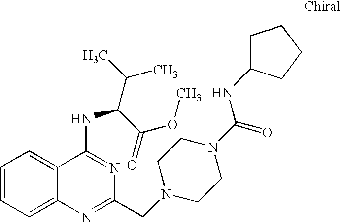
C1=CC=C2C(=C1)C(NC(C(C)C)C(=O)OC)=NC(CN1CCN(C(=O)NC3CCCC3)CC1)=N2
